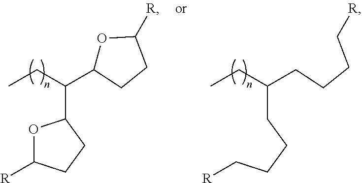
O1C([R])CCC1C(CC)C1OC([R])CC1.C(CCCC(CC)CCCC[R])[R]
